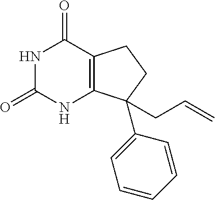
N1C(=O)NC2=C(C1=O)CCC2(C1=CC=CC=C1)CC=C
